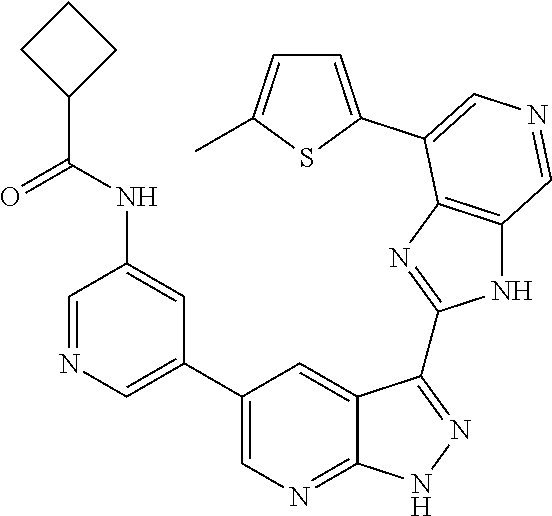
C1=NC=C(C2=CN=C3C(=C2)C(C2=NC4=C(N2)C=NC=C4C2=CC=C(C)S2)=NN3)C=C1NC(C1CCC1)=O
